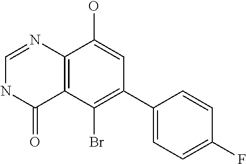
C12=C(C(Br)=C(C3=CC=C(F)C=C3)C=C1O)C(=O)NC=N2
